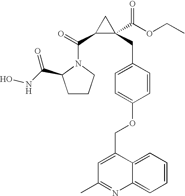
C(C1C(CC2=CC=C(OCC3=CC(C)=NC4=CC=CC=C34)C=C2)(C(OCC)=O)C1)(=O)N1CCCC1C(NO)=O
